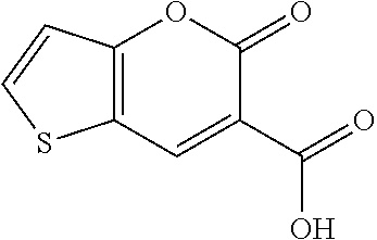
C12=C(C=C(C(O)=O)C(=O)O1)SC=C2
